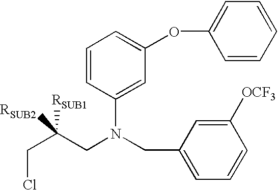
C1=CC(N(CC2=CC=CC([OCF3])=C2)CC(CCl)([RSUB2])[RSUB1])=CC(OC2=CC=CC=C2)=C1
